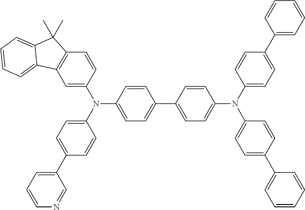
C1=C(N(C2=CC=C(C3=CC=CN=C3)C=C2)C2=CC=C(C3=CC=C(N(C4=CC=C(C5=CC=CC=C5)C=C4)C4=CC=C(C5=CC=CC=C5)C=C4)C=C3)C=C2)C=CC2=C1C1=CC=CC=C1C2(C)C
